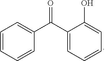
C1=CC=CC(C(C2=CC=CC=C2O)=O)=C1
